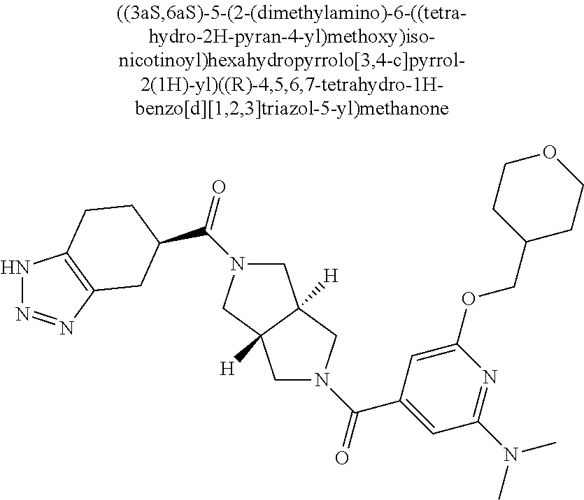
N1N=NC2=C1CCC(C(N1CC3([H])C([H])(C1)CN(C(=O)C1=CC(N(C)C)=NC(OCC4CCOCC4)=C1)C3)=O)C2
